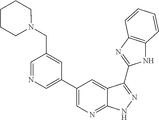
C1=NC=C(C2=CN=C3C(=C2)C(C2=NC4=C(N2)C=CC=C4)=NN3)C=C1CN1CCCCC1
